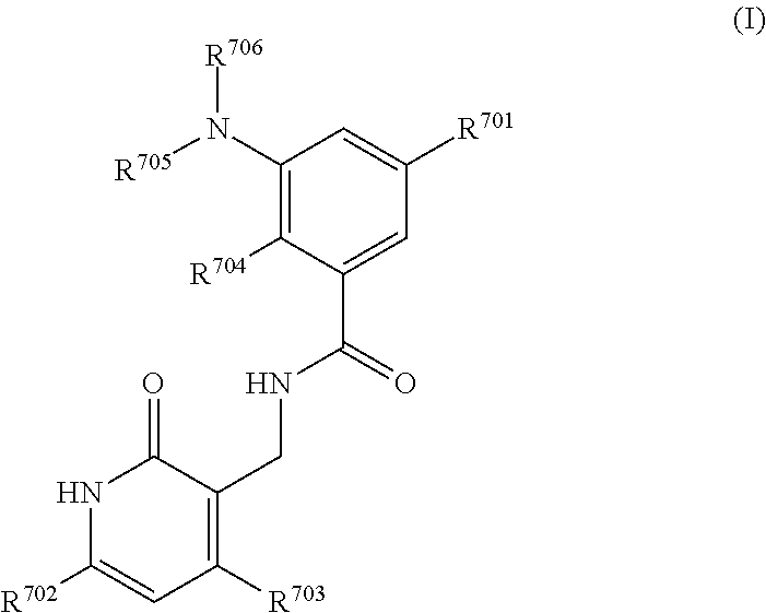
[R701]C1=CC(N([R705])[R706])=C([R704])C(C(=O)NCC2=C([R703])C=C([R702])NC2=O)=C1
